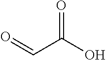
O=C(O)C=O
